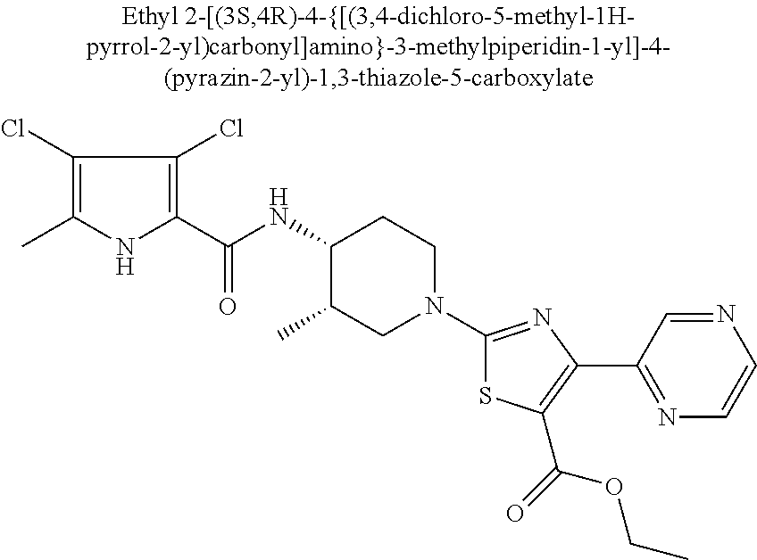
C1(Cl)=C(C)NC(C(=O)NC2C(C)CN(C3=NC(C4=NC=CN=C4)=C(C(=O)OCC)S3)CC2)=C1Cl
